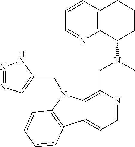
C1=CC2=C(N=C1)C(N(C)CC1=C3C(=CC=N1)C1=C(N3CC3=CN=NN3)C=CC=C1)CCC2
